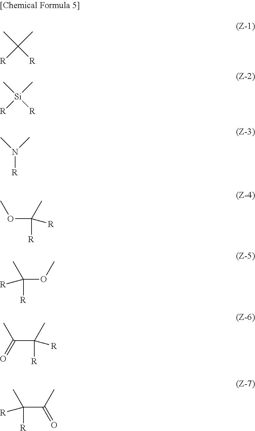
CC([R])(C)[R].C[Si]([R])(C)[R].N([R])(C)C.O(C(C)([R])[R])C.O(C(C)([R])[R])C.C(C(C)([R])[R])(C)=O.C(C(C)([R])[R])(C)=O
